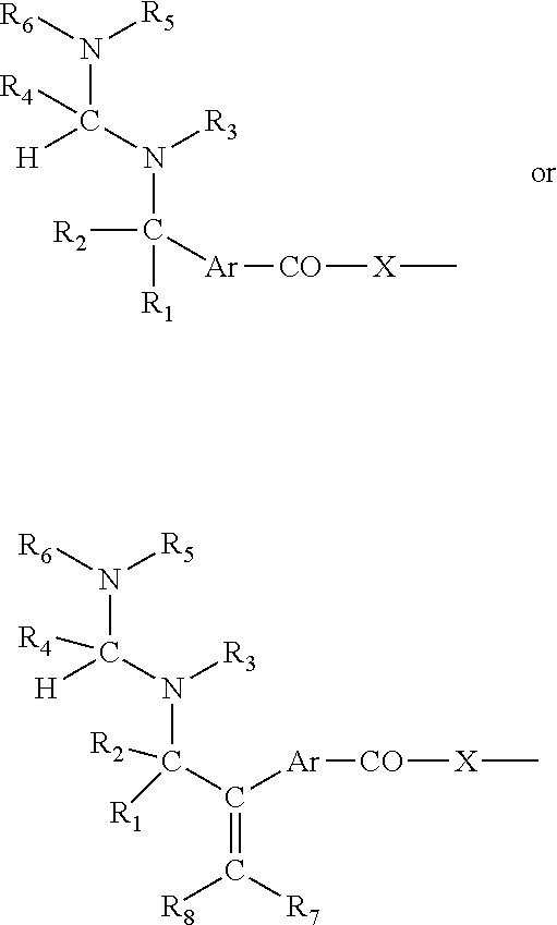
N(C(N([R3])C([R1])([R2])[Ar][CO][X]C)([H])[R4])([R6])[R5].N(C(N([R3])C(C([Ar][CO][X]C)=C([R7])[R8])([R2])[R1])([H])[R4])([R6])[R5]
